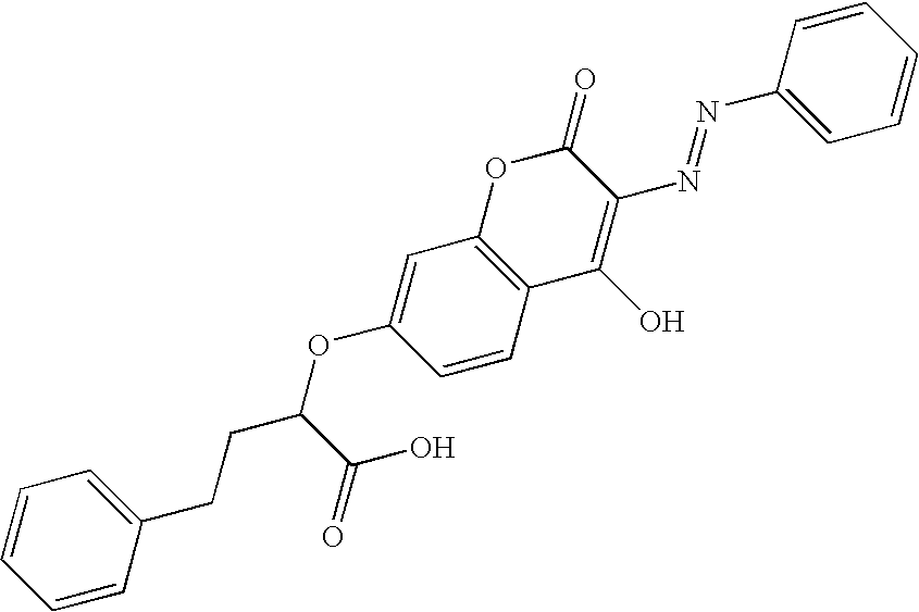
C1=CC(CCC(OC2=CC3=C(C=C2)C(O)=C(N=NC2=CC=CC=C2)C(=O)O3)C(=O)O)=CC=C1
